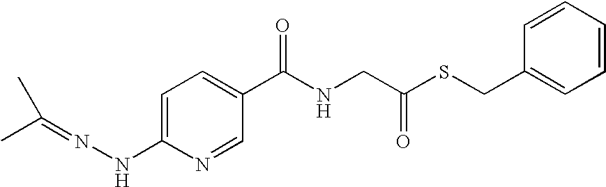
C1=CC=CC=C1CSC(CNC(C1=CC=C(NN=C(C)C)N=C1)=O)=O
